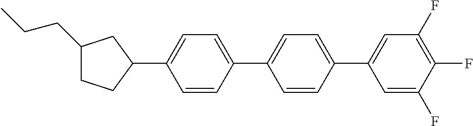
C1(CCC)CCC(C2=CC=C(C3=CC=C(C4=CC(F)=C(F)C(F)=C4)C=C3)C=C2)C1
